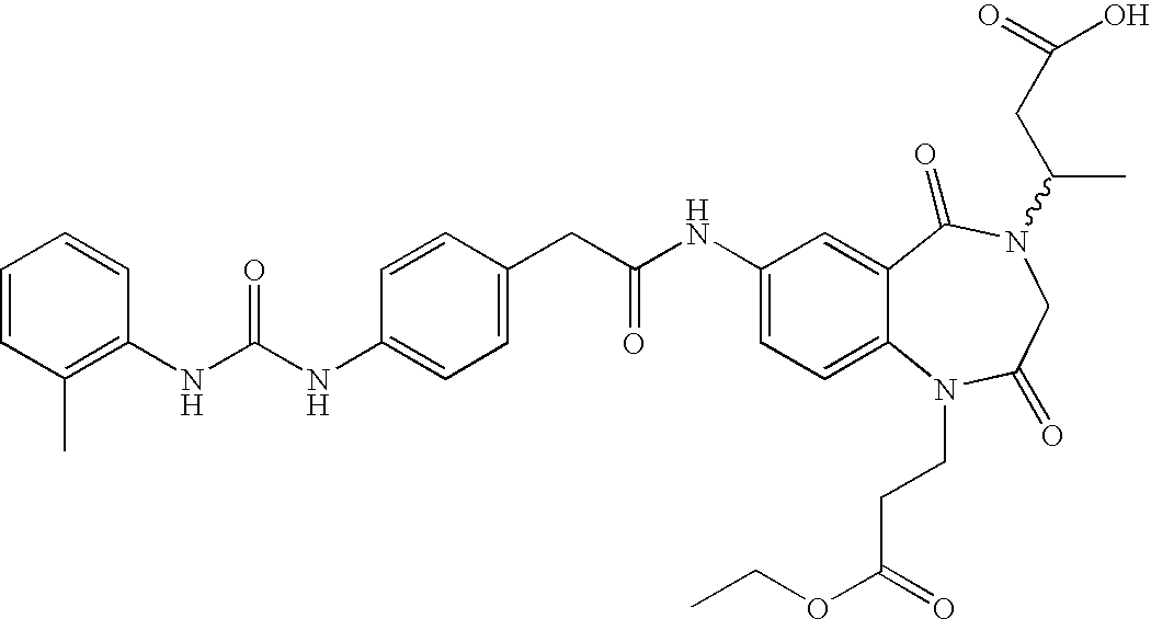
C1=CC(C)=C(NC(NC2=CC=C(CC(NC3=CC=C4C(=C3)C(=O)N(C(C)CC(O)=O)CC(=O)N4CCC(=O)OCC)=O)C=C2)=O)C=C1
